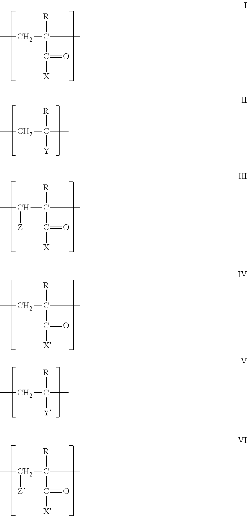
CCC([R])(C(=O)[X])C.CCC([R])([Y])C.CC(C([R])(C(=O)[X])C)[Z].CCC([R])(C(=O)[X])C.CCC([R])([Y])C.CC(C([R])(C(=O)[X])C)[Z]
